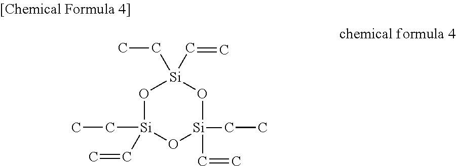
O1[Si](CC)(C=C)O[Si](CC)(C=C)O[Si]1(CC)C=C
